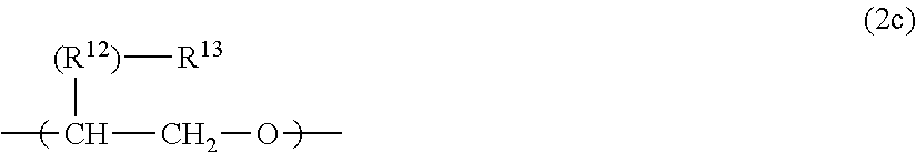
[(R12)]([R13])C(COC)C
